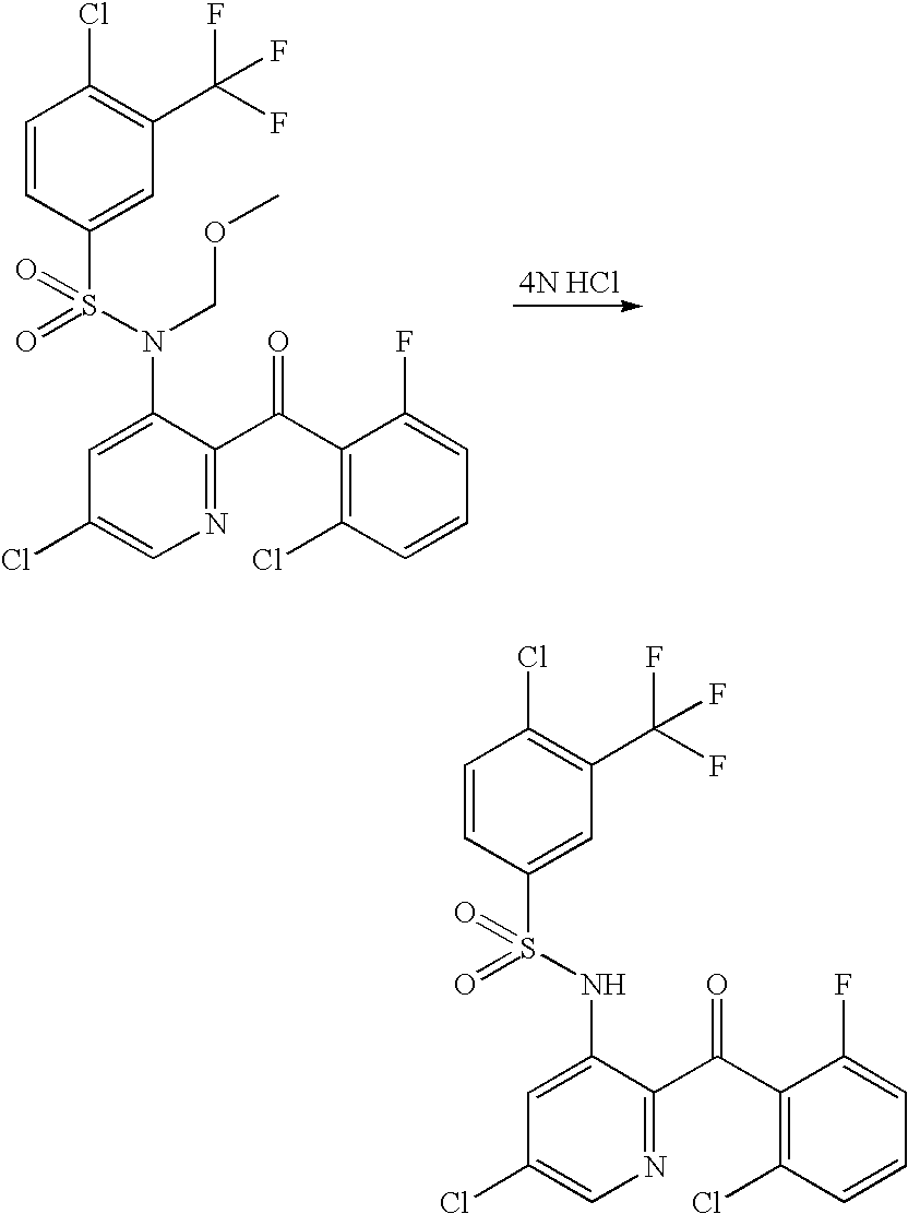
C1=CC(S(NC2=CC(Cl)=CN=C2C(C2=C(Cl)C=CC=C2F)=O)(=O)=O)=CC(C(F)(F)F)=C1Cl.C1=CC(S(N(C2=CC(Cl)=CN=C2C(C2=C(Cl)C=CC=C2F)=O)COC)(=O)=O)=CC(C(F)(F)F)=C1Cl
